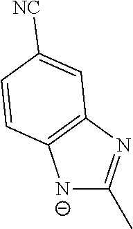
[N-]1C(C)=NC2=C1C=CC([NC])=C2
